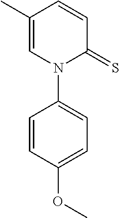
C1=CC(C)=CN(C2=CC=C(OC)C=C2)C1=S
